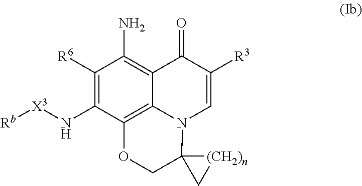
C1([R6])=C(N[X3][Rb])C2=C3C(=C1N)C(=O)C([R3])=CN3C1(CO2)C[(CH2)n]1
